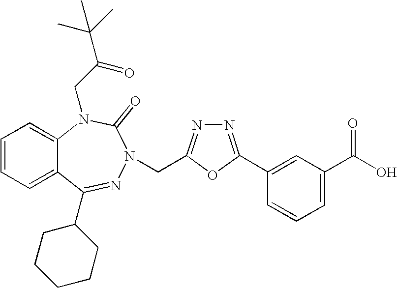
C1=CC=C2C(=C1)N(CC(C(C)(C)C)=O)C(=O)N(CC1=NN=C(C3=CC(C(O)=O)=CC=C3)O1)N=C2C1CCCCC1
